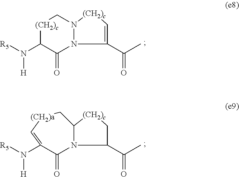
[(CH2)c]1C(N([R5])[H])C(=O)N2C(C(C)=O)=C[(CH2)c]N2C1.C1(N([R5])[H])=C[(CH2)a]CC2[(CH2)c]CC(C(C)=O)N2C1=O
